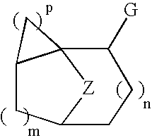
C12CC3[Z]C1(C([G])CC3)C2
